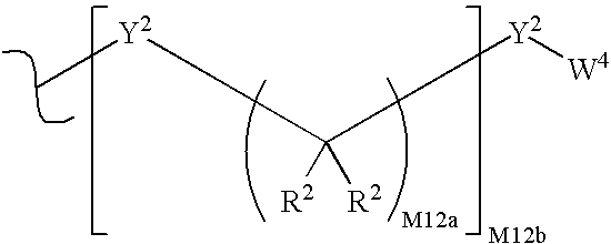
C([R2])([R2])([Y2][W4])[Y2]C
